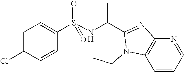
C1=C(Cl)C=CC(S(NC(C)C2=NC3=C(C=CC=N3)N2CC)(=O)=O)=C1
